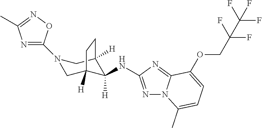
N1=C(N2CC3([H])C([H])(NC4=NN5C(=N4)C(OCC(F)(F)C(F)(F)F)=CC=C5C)C([H])(C2)CC3)ON=C1C
